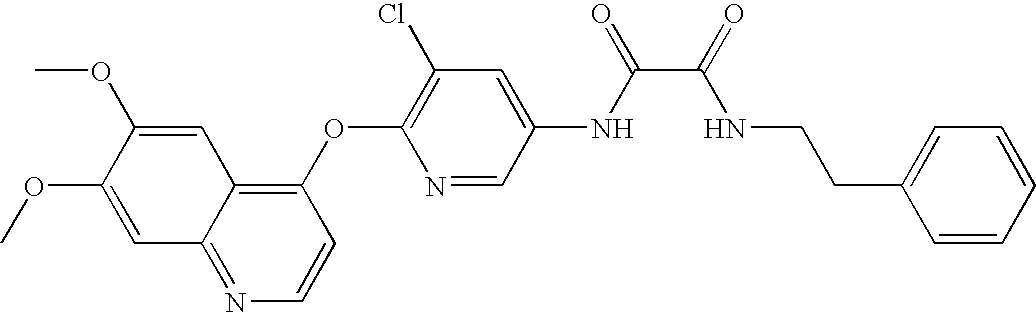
C1=C(OC)C(OC)=CC2=NC=CC(OC3=C(Cl)C=C(NC(=O)C(=O)NCCC4=CC=CC=C4)C=N3)=C12
